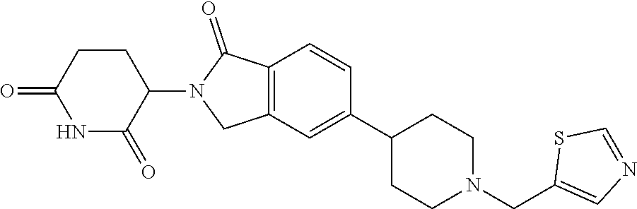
C1=CC2=C(C=C1C1CCN(CC3=CN=CS3)CC1)CN(C1C(=O)NC(=O)CC1)C2=O
